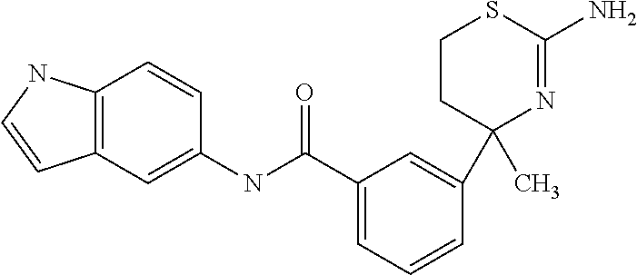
C12=C(C=C(NC(C3=CC=CC(C4(C)N=C(N)SCC4)=C3)=O)C=C1)C=CN2
